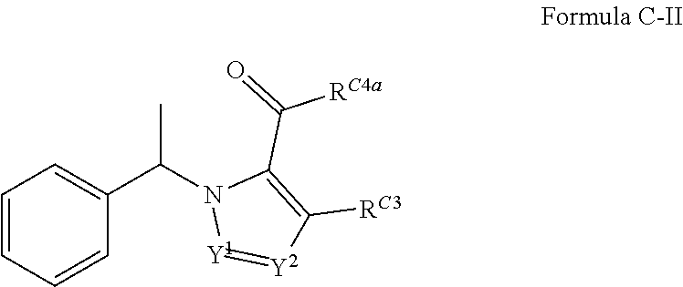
C1=CC(C(C)N2[Y1]=[Y2]C([RC3])=C2C([RC4a])=O)=CC=C1
